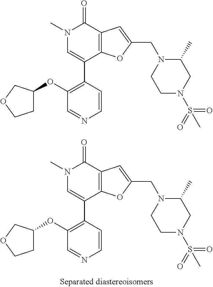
C1(OC2CCOC2)=C(C2=CN(C)C(=O)C3=C2OC(CN2CCN(S(=O)(=O)C)CC2C)=C3)C=CN=C1.C1(OC2CCOC2)=C(C2=CN(C)C(=O)C3=C2OC(CN2CCN(S(=O)(=O)C)CC2C)=C3)C=CN=C1
